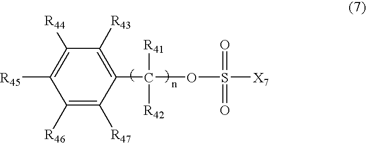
C1([R46])=C([R47])C(C(OS([X7])(=O)=O)([R41])[R42])=C([R43])C([R44])=C1[R45]
